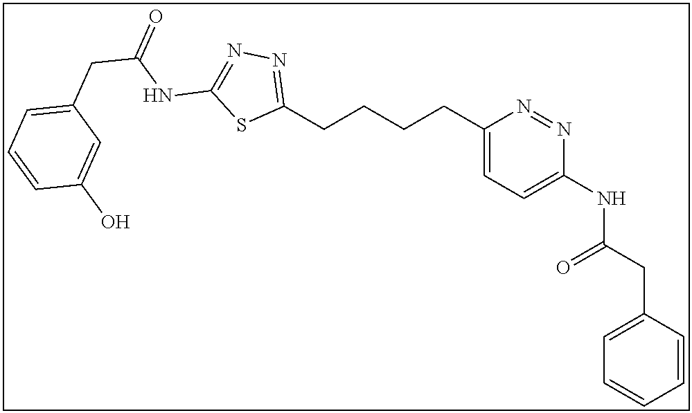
C1(CCCCC2=NN=C(NC(CC3=CC=CC(O)=C3)=O)S2)=CC=C(NC(CC2=CC=CC=C2)=O)N=N1
